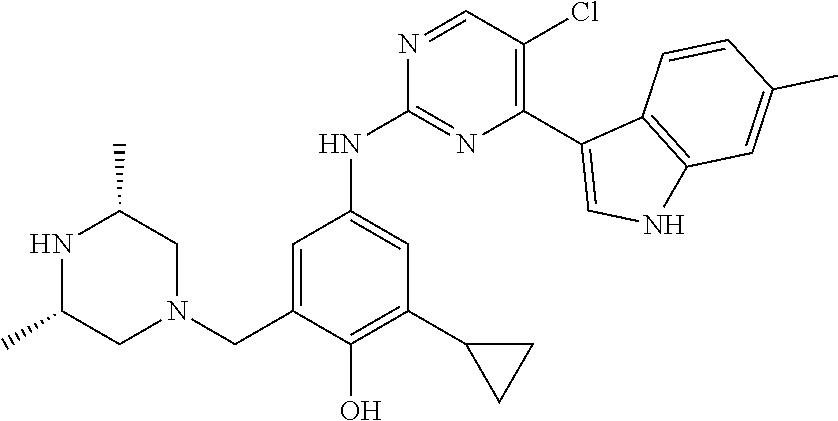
N1C(C)CN(CC2=CC(NC3=NC(C4=CNC5=C4C=CC(C)=C5)=C(Cl)C=N3)=CC(C3CC3)=C2O)CC1C
